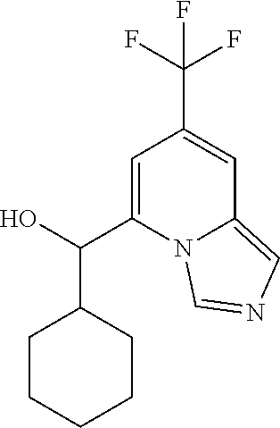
C1CCCCC1C(O)C1=CC(C(F)(F)F)=CC2=CN=CN12
